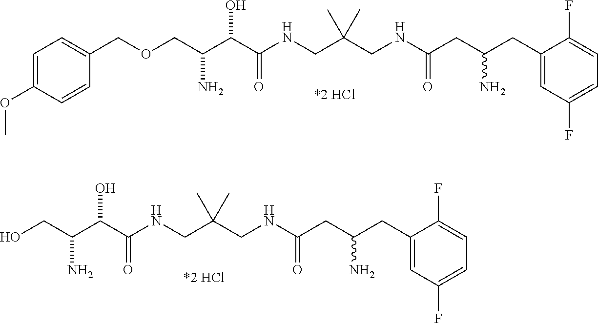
C1=C(OC)C=CC(COCC(C(C(NCC(CNC(CC(CC2=CC(F)=CC=C2F)N)=O)(C)C)=O)O)N)=C1.OCC(C(C(NCC(CNC(CC(CC1=CC(F)=CC=C1F)N)=O)(C)C)=O)O)N
